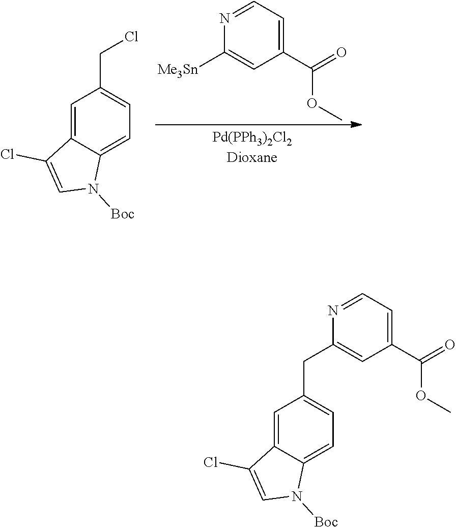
N1=CC=C(C(OC)=O)C=C1[Me3Sn].C1=C2C(=CC=C1CCl)N([Boc])C=C2Cl.C1=C2C(=CC=C1CC1=CC(C(OC)=O)=CC=N1)N([Boc])C=C2Cl
